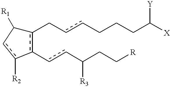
c1(CccCCCC([X])[Y])c(-ccC(CC[R])[R3])-c([R2])cC1[R1]
